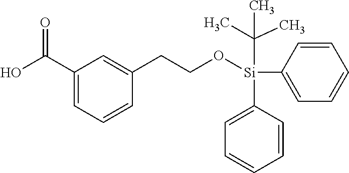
C1(C(O)=O)=CC=CC(CCO[Si](C2=CC=CC=C2)(C(C)(C)C)C2=CC=CC=C2)=C1
